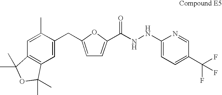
C12=C(C=C(CC3=CC=C(C(=O)NNC4=CC=C(C(F)(F)F)C=N4)O3)C(C)=C1)C(C)(C)OC2(C)C
